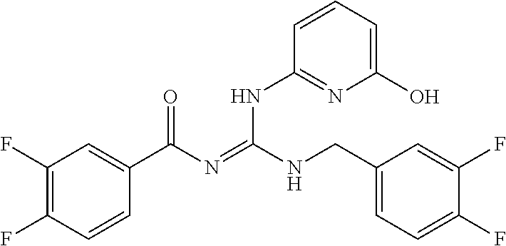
C1(F)=C(F)C=CC(C(N=C(NCC2=CC=C(F)C(F)=C2)NC2=NC(O)=CC=C2)=O)=C1
